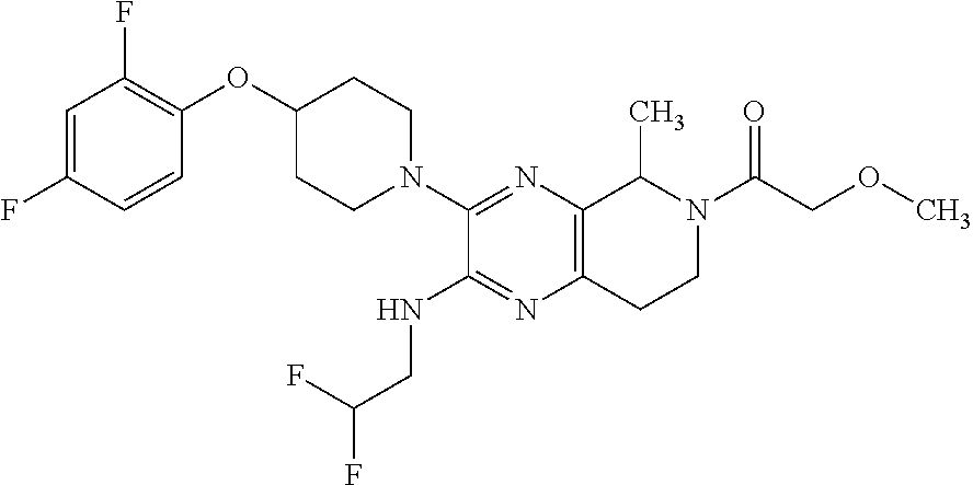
C1=C(F)C=CC(OC2CCN(C3=NC4=C(N=C3NCC(F)F)CCN(C(COC)=O)C4C)CC2)=C1F
